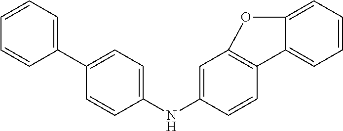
C1=C(NC2=CC=C(C3=CC=CC=C3)C=C2)C=CC2=C1OC1=CC=CC=C21
